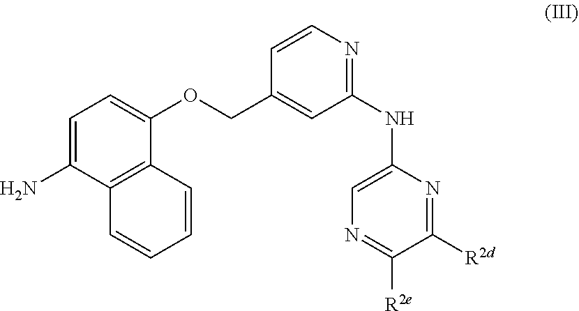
C1=C(N)C2=C(C(OCC3=CC(NC4=CN=C([R2e])C([R2d])=N4)=NC=C3)=C1)C=CC=C2
